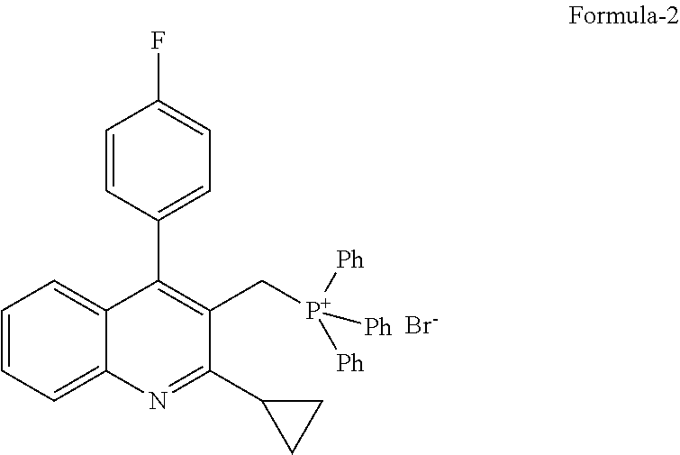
C12=CC=CC=C1N=C(C1CC1)C(C[P+]([Ph])([Ph])[Ph])=C2C1=CC=C(F)C=C1.[Br-]
